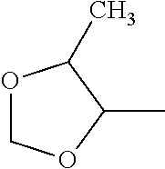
O1COC(C)C1C
